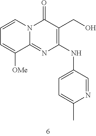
C1=CC=C([OMe])C2=NC(NC3=CC=C(C)N=C3)=C(CO)C(=O)N12
